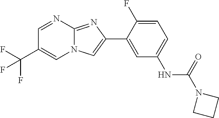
C1=NC2=NC(C3=CC(NC(N4CCC4)=O)=CC=C3F)=CN2C=C1C(F)(F)F
